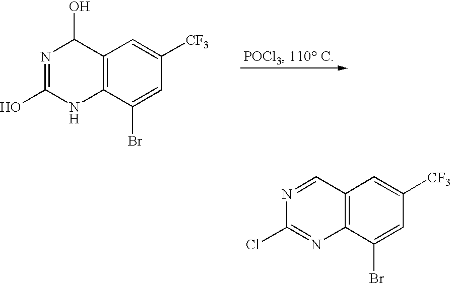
C12=C(C(Br)=CC([CF3])=C1)NC(O)=NC2O.C12=C(C(Br)=CC([CF3])=C1)N=C(Cl)N=C2
